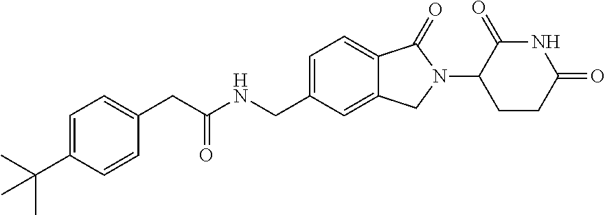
C1(CC(NCC2=CC=C3C(=C2)CN(C2CCC(=O)NC2=O)C3=O)=O)=CC=C(C(C)(C)C)C=C1
